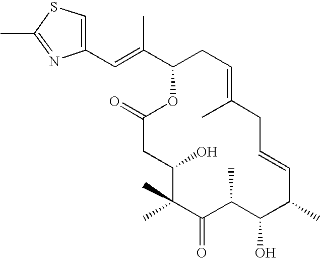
C1(C=C(C2CC=C(C)CC=CC(C)C(O)C(C)C(=O)C(C)(C)C(O)CC(=O)O2)C)=CSC(C)=N1
